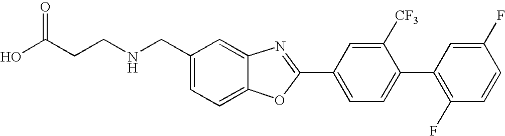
OC(CCNCC1=CC=C2C(=C1)N=C(C1=CC=C(C3=C(F)C=CC(F)=C3)C([CF3])=C1)O2)=O
